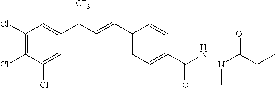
C1(Cl)=C(Cl)C(Cl)=CC(C(C=CC2=CC=C(C(N)=O)C=C2)[CF3])=C1.N(C(CC)=O)C
